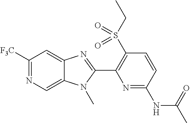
N1=C(NC(C)=O)C=CC(S(CC)(=O)=O)=C1C1=NC2=CC([F3C])=NC=C2N1C
